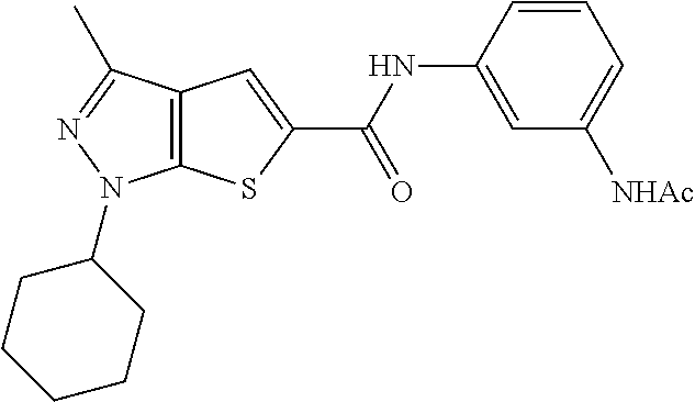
C12=C(SC(C(NC3=CC([NHAc])=CC=C3)=O)=C1)N(C1CCCCC1)N=C2C
